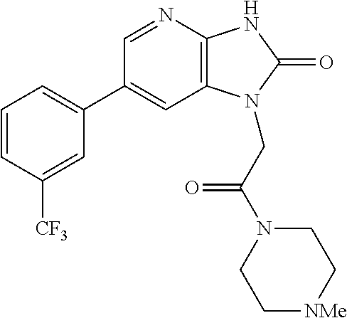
C1(C2=CC=CC([CF3])=C2)=CC2=C(N=C1)NC(=O)N2CC(N1CC[NMe]CC1)=O
